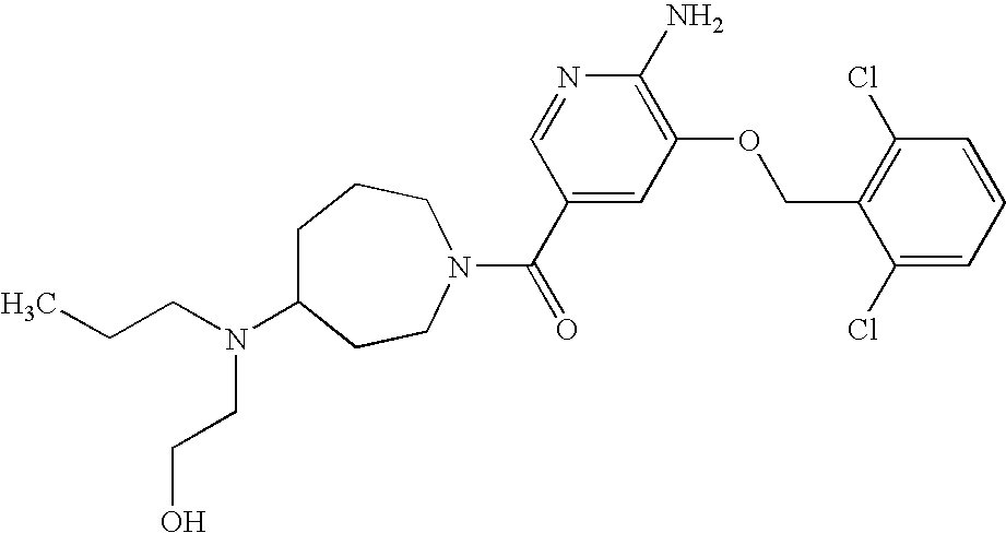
CCCN(CCO)C1CCCN(C(C2=CC(OCC3=C(Cl)C=CC=C3Cl)=C(N)N=C2)=O)CC1
